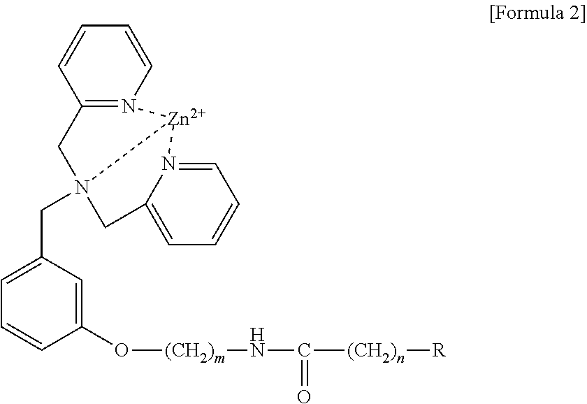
C12=N(C=CC=C1)[Zn]1N(CC3=CC=CC(O[(CH2)m]NC(=O)[(CH2)n][R])=C3)(C2)CC2=CC=CC=N21
